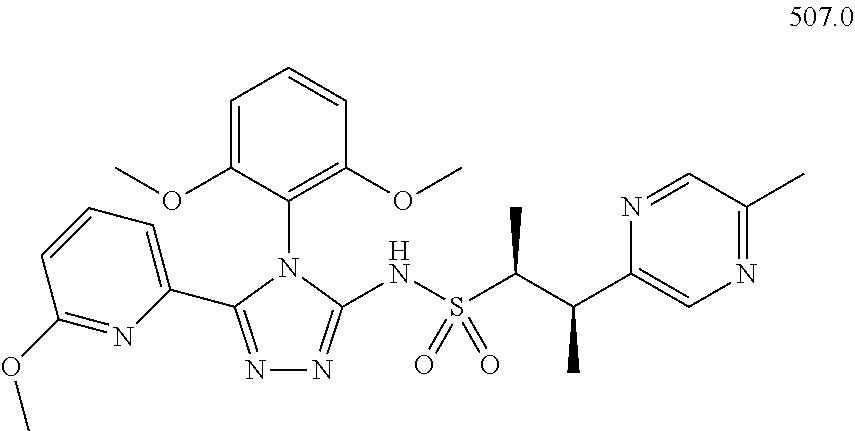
N1=C(C2=CC=CC(OC)=N2)N(C2=C(OC)C=CC=C2OC)C(NS(C(C(C2=CN=C(C)C=N2)C)C)(=O)=O)=N1
